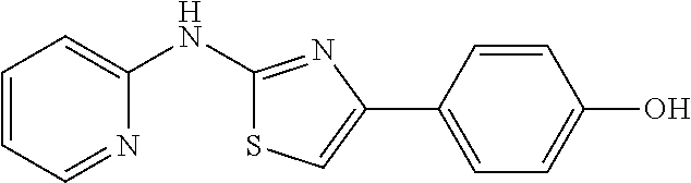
C1=CC=NC(NC2=NC(C3=CC=C(O)C=C3)=CS2)=C1
